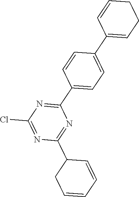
N1=C(Cl)N=C(C2=CC=C(C3=CCCC=C3)C=C2)N=C1C1CC=CC=C1
